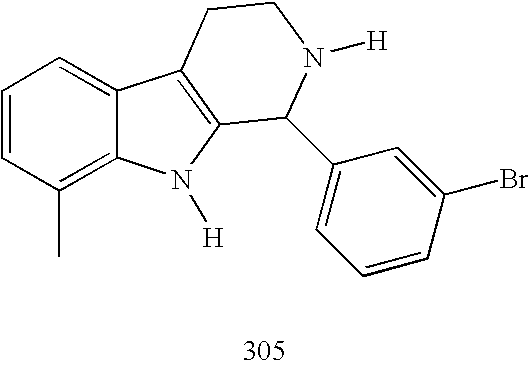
C1=CC(C)=C2C(=C1)C1=C(N2[H])C(C2=CC=CC(Br)=C2)N([H])CC1
